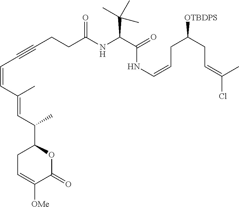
C1C=C([OMe])C(=O)OC1C(C=C(C=CC#CCCC(NC(C(=O)NC=CCC(CC=C(C)Cl)[OTBDPS])C(C)(C)C)=O)C)C
